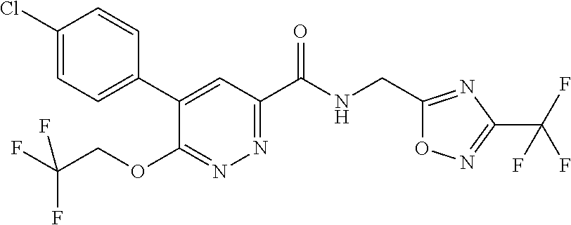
C1(CNC(C2=NN=C(OCC(F)(F)F)C(C3=CC=C(Cl)C=C3)=C2)=O)=NC(C(F)(F)F)=NO1
